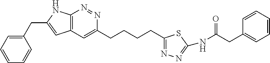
C1(CC2=CC3=C(N2)N=NC(CCCCC2=NN=C(NC(CC4=CC=CC=C4)=O)S2)=C3)=CC=CC=C1
